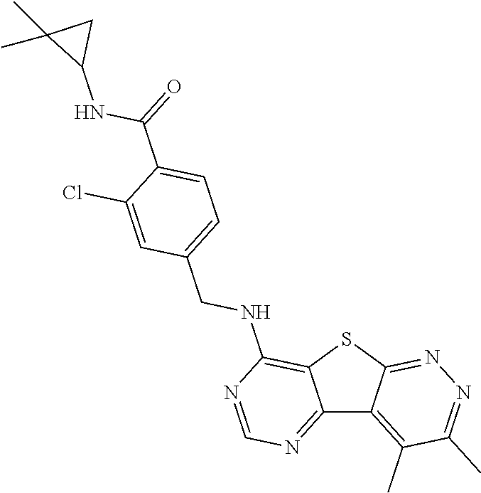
C12=NC=NC(NCC3=CC=C(C(NC4CC4(C)C)=O)C(Cl)=C3)=C1SC1=NN=C(C)C(C)=C21
